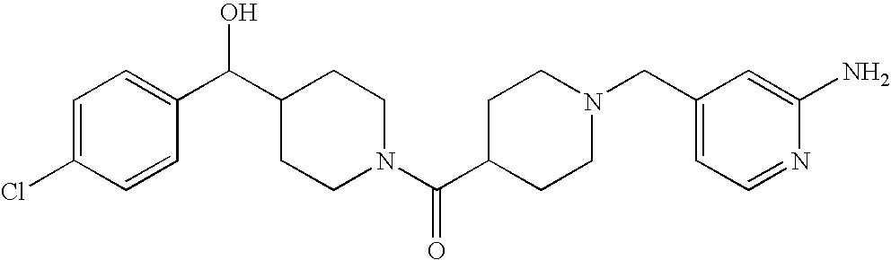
C1=C(Cl)C=CC(C(C2CCN(C(C3CCN(CC4=CC=NC(N)=C4)CC3)=O)CC2)O)=C1
